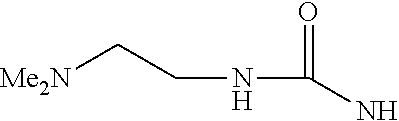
[Me2N]CCNC(=O)N
